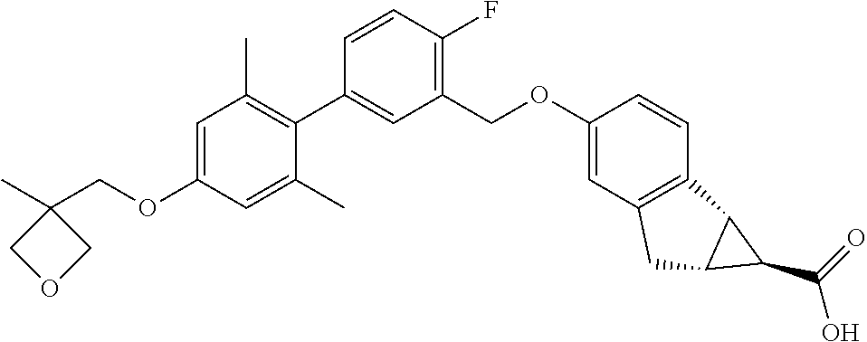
C1=C(OCC2(C)COC2)C=C(C)C(C2=CC(COC3=CC4=C(C=C3)C3C(C4)C3C(=O)O)=C(F)C=C2)=C1C
